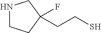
N1CCC(F)(CCS)C1
